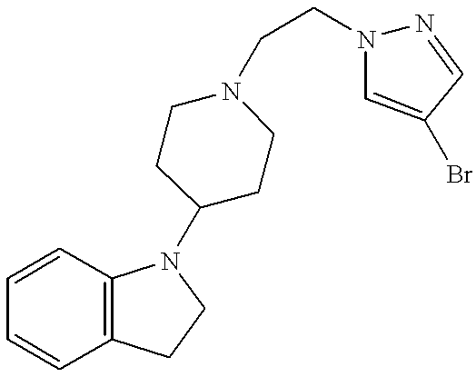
C1=CC2=C(C=C1)CCN2C1CCN(CCN2N=CC(Br)=C2)CC1
